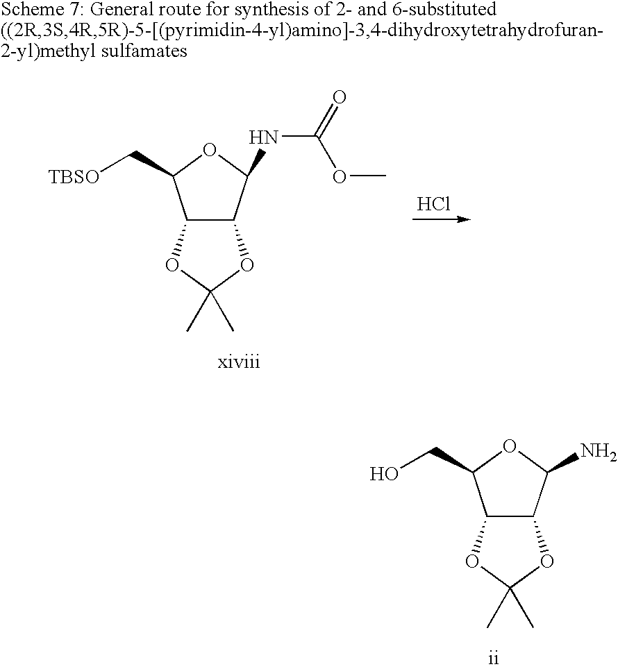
Cl.C12C(C(NC(=O)OC)OC1C[TBSO])OC(C)(C)O2.C12C(C(N)OC1CO)OC(C)(C)O2
